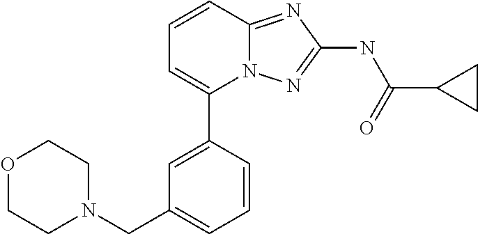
C1=CC2=NC(NC(=O)C3CC3)=NN2C(C2=CC(CN3CCOCC3)=CC=C2)=C1
